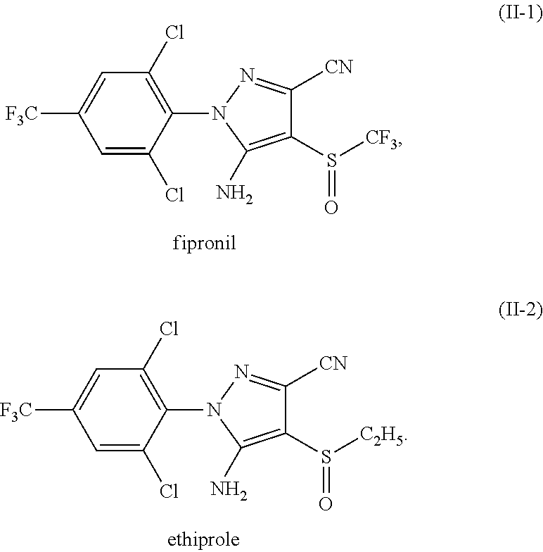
C1=C(Cl)C(N2N=C([CN])C(S([CF3])=O)=C2N)=C(Cl)C=C1[F3C].C1=C(Cl)C(N2N=C([CN])C(S([C2H5])=O)=C2N)=C(Cl)C=C1[F3C]
